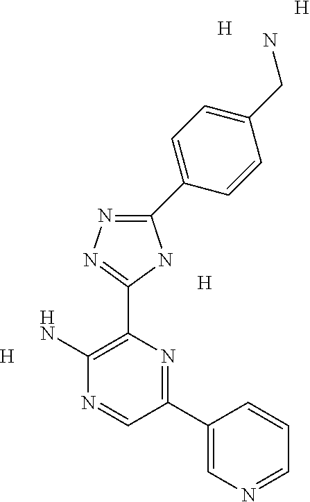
C1(C2=CC=C(CN)C=C2)=NN=C(C2=C(N)N=CC(C3=CN=CC=C3)=N2)N1.[H].[H].[H].[H]
